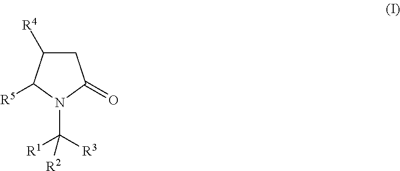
C1C([R4])C([R5])N(C([R1])([R3])[R2])C1=O
